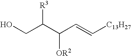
OCC(C(C=C[C13H27])[OR2])[R3]
